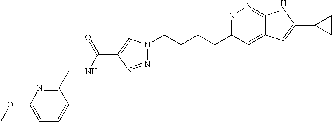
N1=C(CCCCN2N=NC(C(NCC3=NC(OC)=CC=C3)=O)=C2)C=C2C(=N1)NC(C1CC1)=C2
